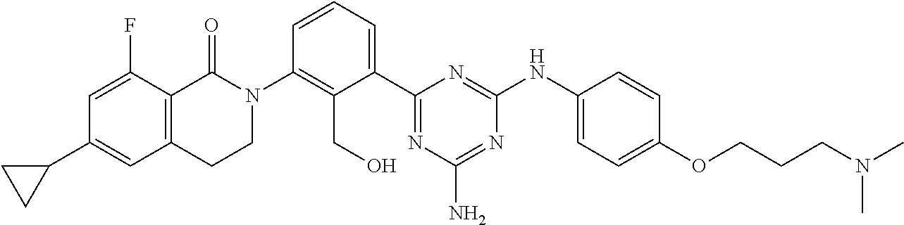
N1(C2=C(CO)C(C3=NC(N)=NC(NC4=CC=C(OCCCN(C)C)C=C4)=N3)=CC=C2)C(=O)C2=C(C=C(C3CC3)C=C2F)CC1
